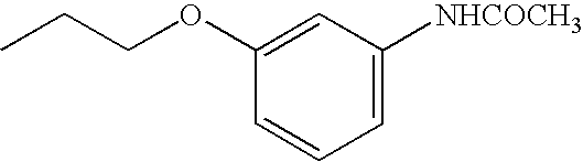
C1=C([NHCOCH3])C=C(OCCC)C=C1
